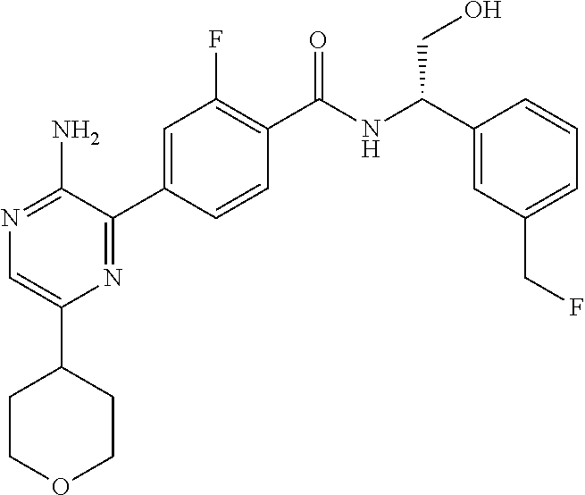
N1=C(N)C(C2=CC(F)=C(C(NC(C3=CC(CF)=CC=C3)CO)=O)C=C2)=NC(C2CCOCC2)=C1
